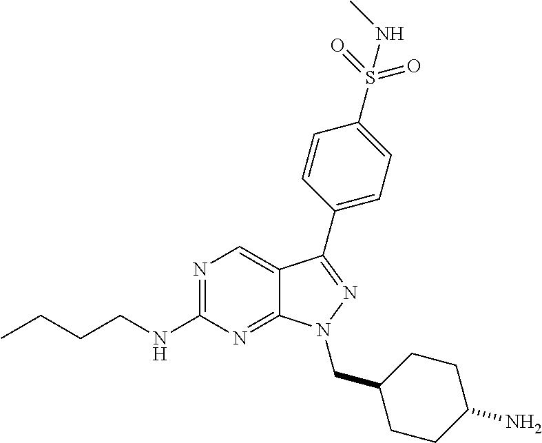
N1=C(NCCCC)N=C2C(=C1)C(C1=CC=C(S(=O)(=O)NC)C=C1)=NN2CC1CCC(N)CC1
